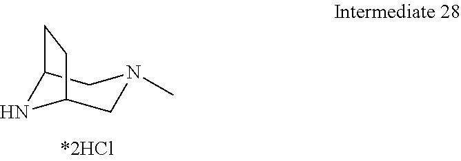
C12NC(CN(C)C1)CC2
